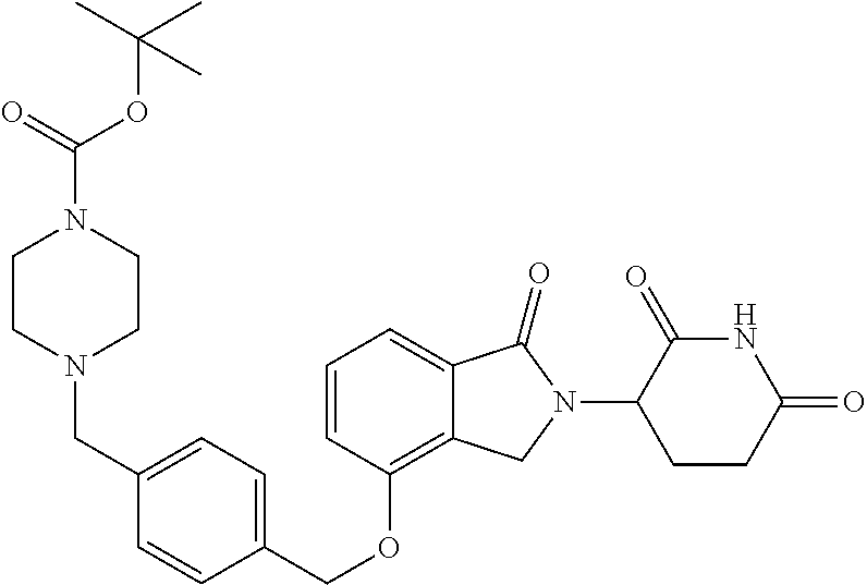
C1(CN2CCN(C(=O)OC(C)(C)C)CC2)=CC=C(COC2=C3C(=CC=C2)C(=O)N(C2CCC(=O)NC2=O)C3)C=C1
